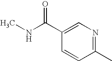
C1(C(NC)=O)=CN=C(C)C=C1
